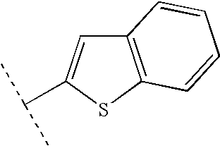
C12=C(SC(C(C)C)=C1)C=CC=C2
